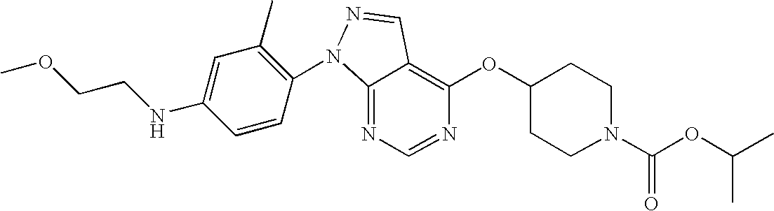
C12=NC=NC(OC3CCN(C(OC(C)C)=O)CC3)=C1C=NN2C1=C(C)C=C(NCCOC)C=C1
